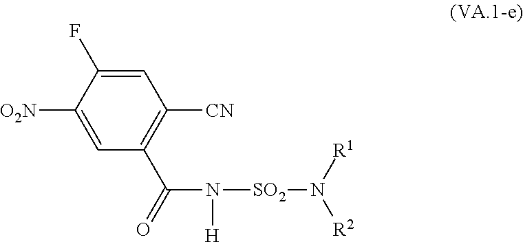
C1=C(F)C([O2N])=CC(C(=O)N([H])[SO2]N([R2])[R1])=C1[CN]
